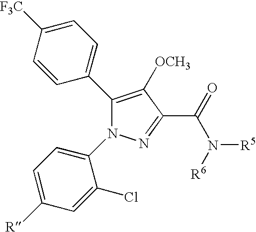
C1(C2=CC=C([F3C])C=C2)=C([OCH3])C(C(=O)N([R6])[R5])=NN1C1=CC=C([R])C=C1Cl
